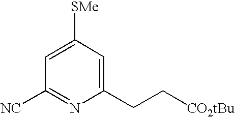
C1(CC[CO2tBu])=CC([SMe])=CC([NC])=N1
